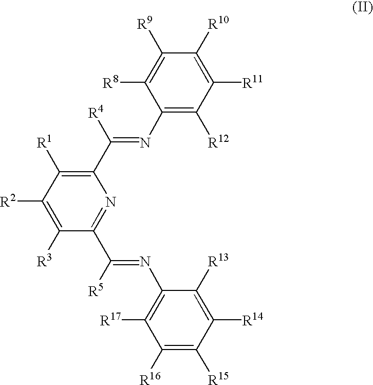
C1(N=C(C2=C([R1])C([R2])=C([R3])C(C(=NC3=C([R17])C([R16])=C([R15])C([R14])=C3[R13])[R5])=N2)[R4])=C([R12])C([R11])=C([R10])C([R9])=C1[R8]
